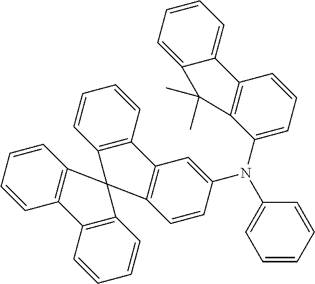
C12=C(C=CC=C1)C1=C(C23C2=C(C=CC=C2)C2=C3C=CC(N(C3=CC=CC=C3)C3=CC=CC4=C3C(C)(C)C3=CC=CC=C43)=C2)C=CC=C1
